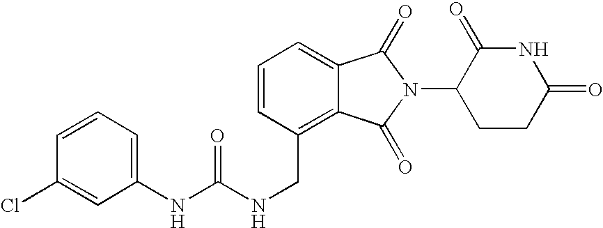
C(C1=C2C(=CC=C1)C(=O)N(C1CCC(=O)NC1=O)C2=O)NC(NC1=CC=CC(Cl)=C1)=O
